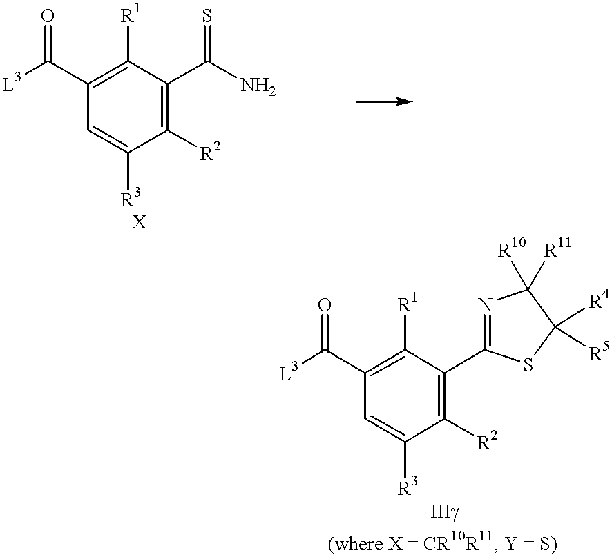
C1(C([L3])=O)=C([R1])C(C(N)=S)=C([R2])C([R3])=C1.C1(C([L3])=O)=C([R1])C(C2=NC([R10])([R11])C([R4])([R5])S2)=C([R2])C([R3])=C1
